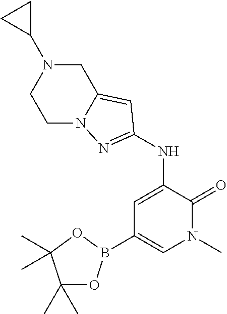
C1(B2OC(C)(C)C(C)(C)O2)=CN(C)C(=O)C(NC2=NN3CCN(C4CC4)CC3=C2)=C1
